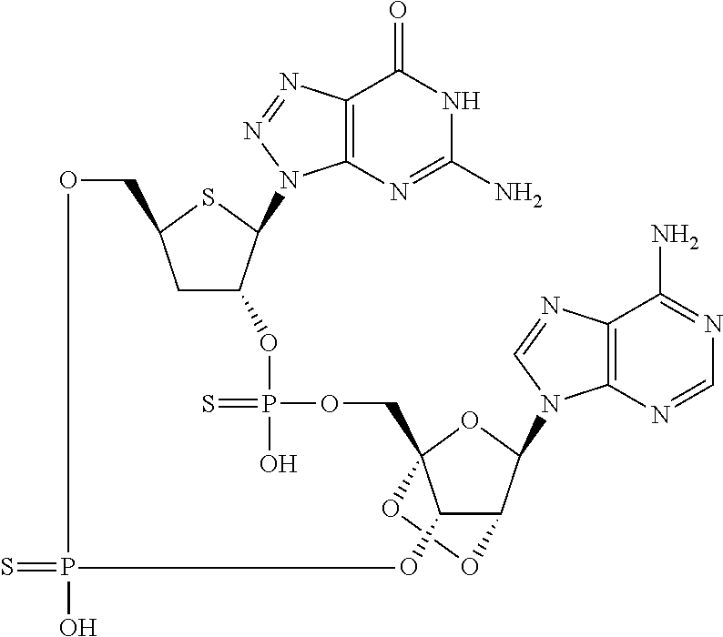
S=PO.O1C2(COP(=S)(O)OC3CC(CO)SC3N3C4=C(C(=O)NC(N)=N4)N=N3)C(O)C(C(N3C4=C(C(N)=NC=N4)N=C3)O2)O1
